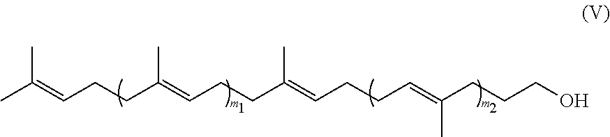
CC(=CCCC(=CCCC(=CCCC=C(CCCO)C)C)C)C
